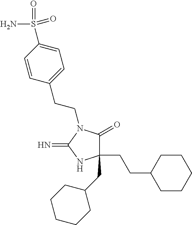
C1(CCC2CCCCC2)(CC2CCCCC2)C(=O)N(CCC2=CC=C(S(=O)(N)=O)C=C2)C(=N)N1
